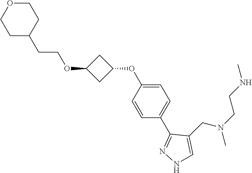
C1OCCC(CCOC2CC(OC3=CC=C(C4=NNC=C4CN(C)CCNC)C=C3)C2)C1
